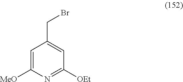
C1=C([MeO])N=C([OEt])C=C1CBr
